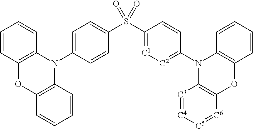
C1(S(C2=[C1][C2]=C(N3C4=C(OC5=C3C=CC=C5)[C6]=[C5][C4]=[C3]4)C=C2)(=O)=O)=CC=C(N2C3=C(OC4=C2C=CC=C4)C=CC=C3)C=C1
